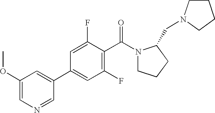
C1(OC)=CN=CC(C2=CC(F)=C(C(=O)N3CCCC3CN3CCCC3)C(F)=C2)=C1
